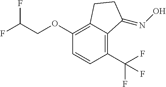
FC(COC1=C2C(=C(C(F)(F)F)C=C1)C(=NO)CC2)F
